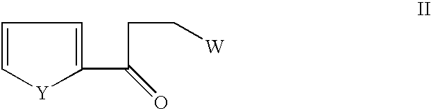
C1=C[Y]C(C(CC[W])=O)=C1
